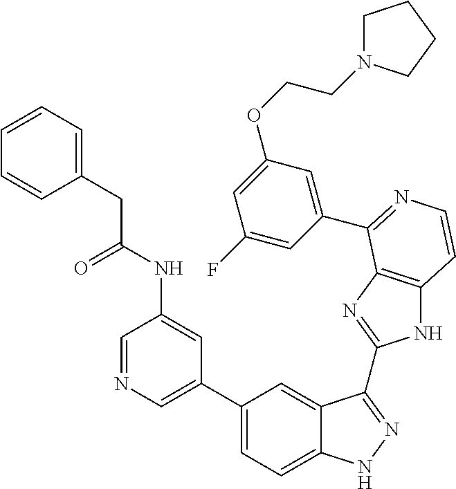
C1(C2=CN=CC(NC(=O)CC3=CC=CC=C3)=C2)=CC=C2C(=C1)C(C1=NC3=C(N1)C=CN=C3C1=CC(OCCN3CCCC3)=CC(F)=C1)=NN2
